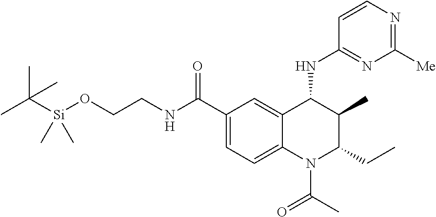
C1(C(NCCO[Si](C(C)(C)C)(C)C)=O)=CC=C2C(=C1)C(NC1=NC([Me])=NC=C1)C(C)C(CC)N2C(C)=O
